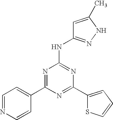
N1=C(C2=CC=CS2)N=C(NC2=NNC(C)=C2)N=C1C1=CC=NC=C1
